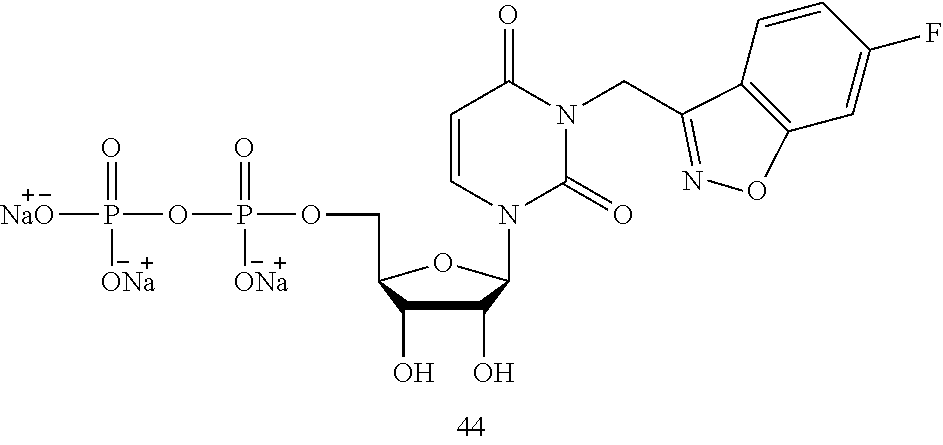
C1=CC2=C(C=C1F)ON=C2CN1C(=O)C=CN(C2C(O)C(O)C(COP(=O)([ONa])OP(=O)([ONa])[NaO])O2)C1=O
